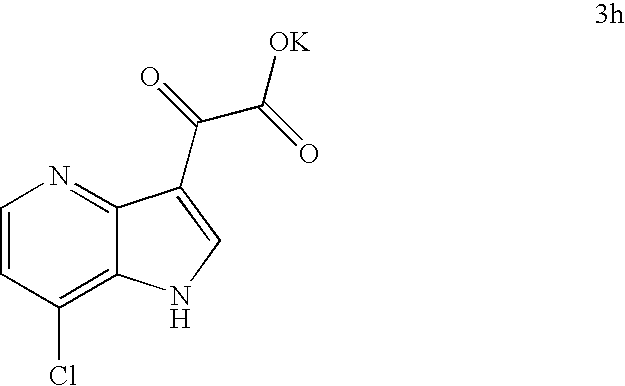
C1=CC(Cl)=C2C(=N1)C(C(=O)C(=O)[OK])=CN2
